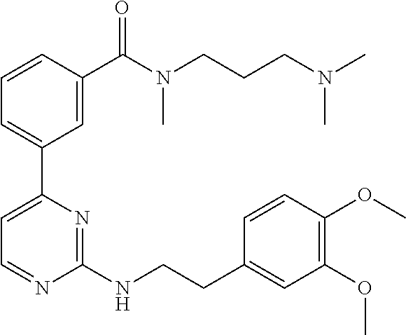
C1=CC(C(N(CCCN(C)C)C)=O)=CC(C2=CC=NC(NCCC3=CC(OC)=C(OC)C=C3)=N2)=C1
